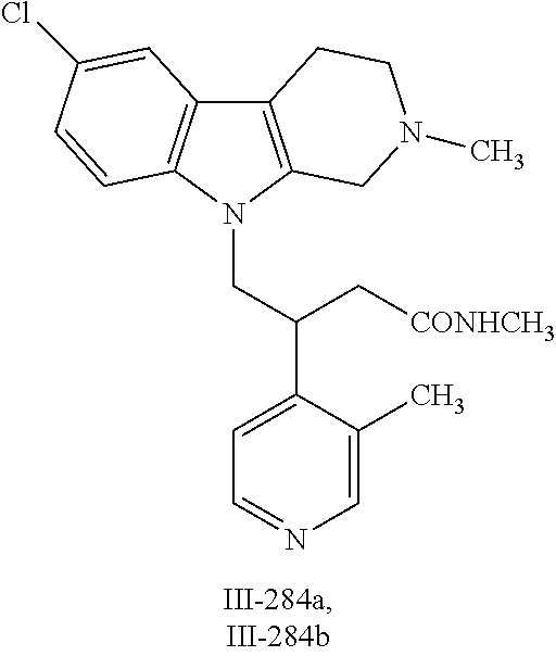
C12=C(N(CC(C3=CC=NC=C3C)C[CONHCH3])C3=C1C=C(Cl)C=C3)CN(C)CC2
